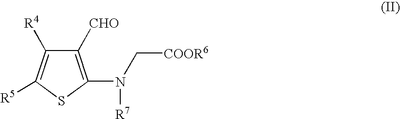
C1([CHO])=C(N(C[COOR6])[R7])SC([R5])=C1[R4]
